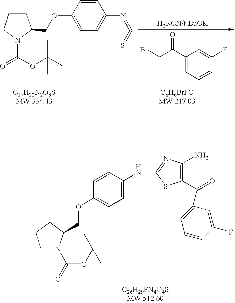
C1CCN(C(=O)OC(C)(C)C)C1COC1=CC=C(N=C=S)C=C1.[H2NCN/t-BuOK].C1(C(CBr)=O)=CC=CC(F)=C1.C1(C(=O)C2=CC=CC(F)=C2)=C(N)N=C(NC2=CC=C(OCC3CCCN3C(OC(C)(C)C)=O)C=C2)S1
